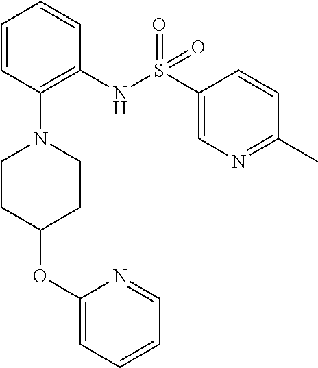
O=S(=O)(C1=CN=C(C)C=C1)NC1=C(N2CCC(OC3=CC=CC=N3)CC2)C=CC=C1
